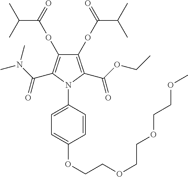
C1(OC(C(C)C)=O)=C(C(OCC)=O)N(C2=CC=C(OCCOCCOCCOC)C=C2)C(C(N(C)C)=O)=C1OC(C(C)C)=O
